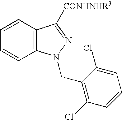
C1(CN2C3=C(C([CONHNHR3])=N2)C=CC=C3)=C(Cl)C=CC=C1Cl
